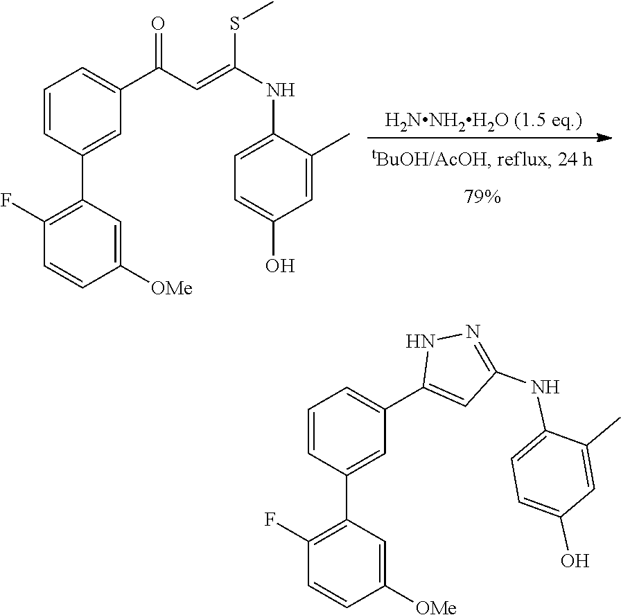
C1(F)=C(C2=CC(C(C=C(SC)NC3=CC=C(O)C=C3C)=O)=CC=C2)C=C([OMe])C=C1.C1(F)=C(C2=CC(C3=CC(NC4=CC=C(O)C=C4C)=NN3)=CC=C2)C=C([OMe])C=C1
